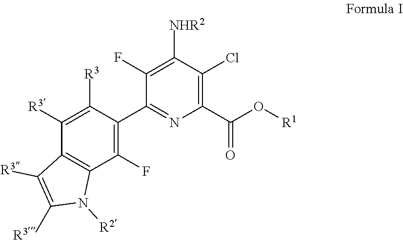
N1=C(C2=C(F)C3=C(C([R3])=C2[R3])C([R3])=C([R3])N3[R2])C(F)=C([NHR2])C(Cl)=C1C(O[R1])=O
